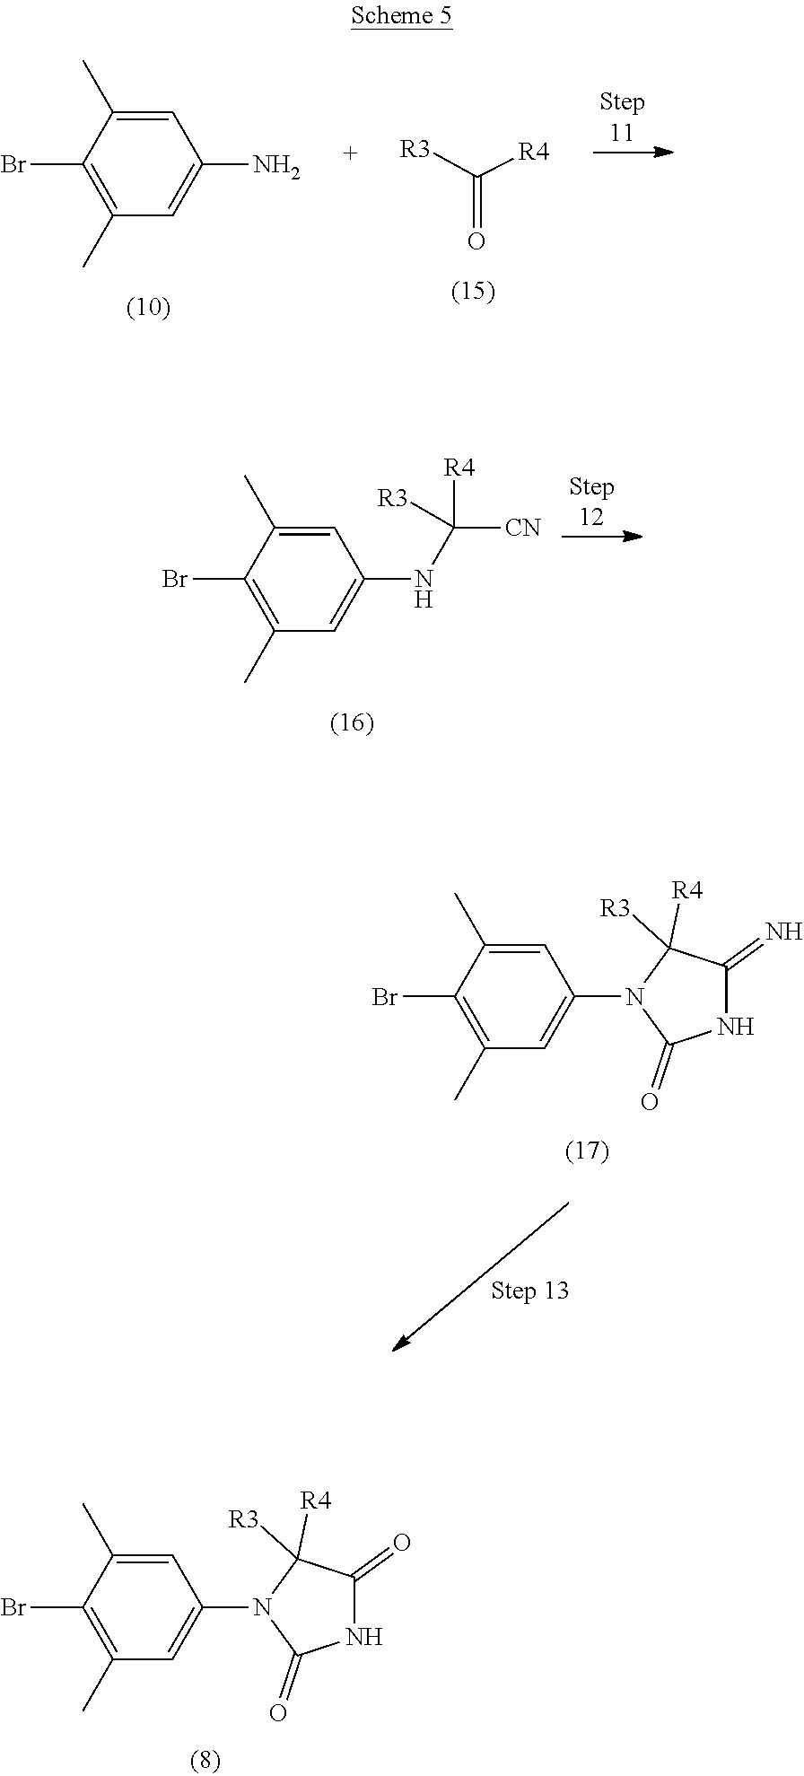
C1(Br)=C(C)C=C(N2C(=O)NC(=O)C2([R4])[R3])C=C1C.C1(Br)=C(C)C=C(NC([CN])([R3])[R4])C=C1C.C1(Br)=C(C)C=C(N2C(=O)NC(=N)C2([R4])[R3])C=C1C.[R3]C(=O)[R4].C1(Br)=C(C)C=C(N)C=C1C
